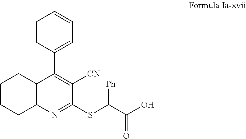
C1(SC(C(O)=O)[Ph])=NC2=C(C(C3=CC=CC=C3)=C1[CN])CCCC2
